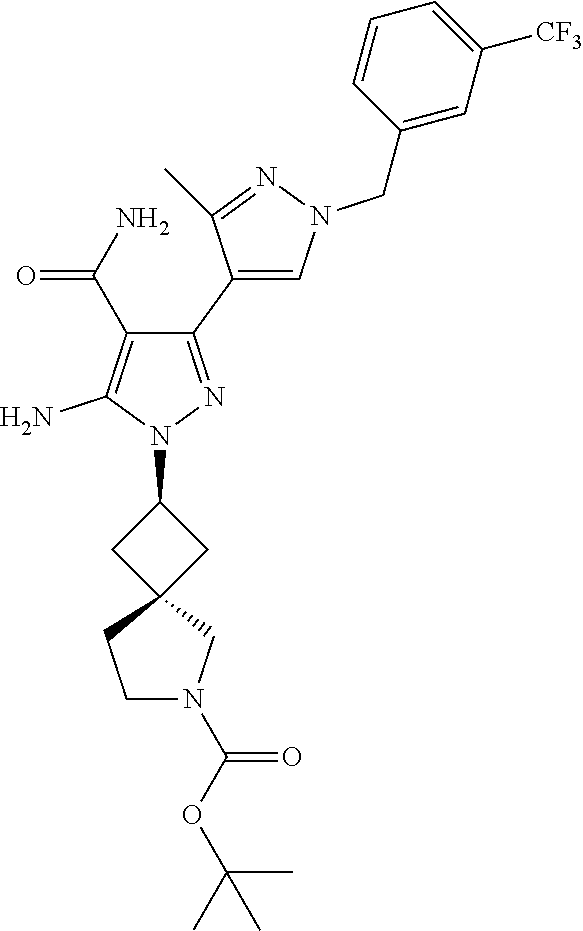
C1(C2=CN(CC3=CC([CF3])=CC=C3)N=C2C)=NN(C2CC3(C2)CCN(C(OC(C)(C)C)=O)C3)C(N)=C1C(N)=O
